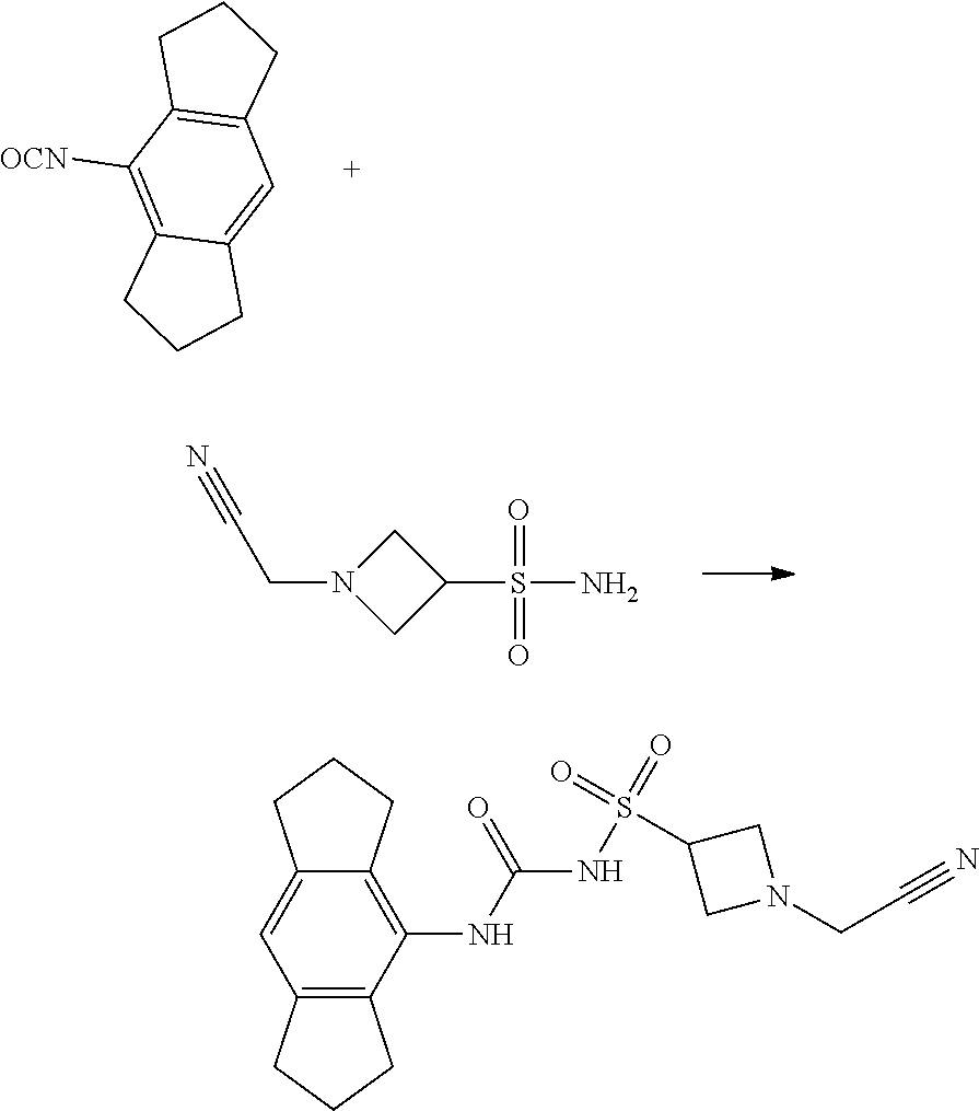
C1=C2CCCC2=C([OCN])C2=C1CCC2.O=S(=O)(C1CN(CC#N)C1)N.C1=C2CCCC2=C(NC(=O)NS(=O)(=O)C2CN(CC#N)C2)C2=C1CCC2
